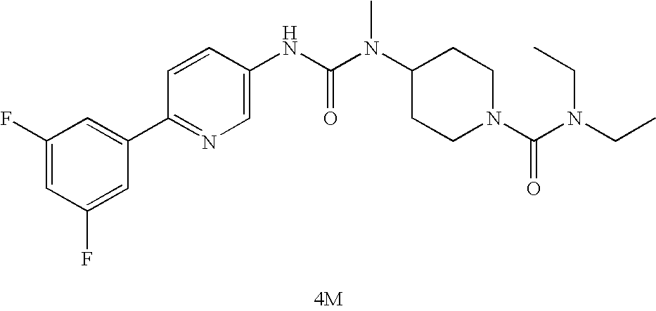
[4M].C1(C2=CC(F)=CC(F)=C2)=NC=C(NC(N(C2CCN(C(=O)N(CC)CC)CC2)C)=O)C=C1
